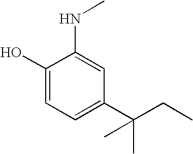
C1(O)=CC=C(C(CC)(C)C)C=C1NC
